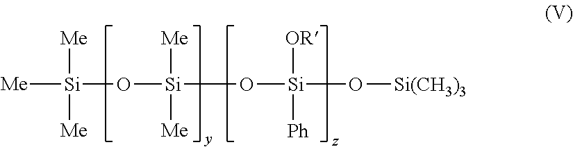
[Me][Si](O[Si](O[Si](O[Si(CH3)3])([OR])[Ph])([Me])[Me])([Me])[Me]
